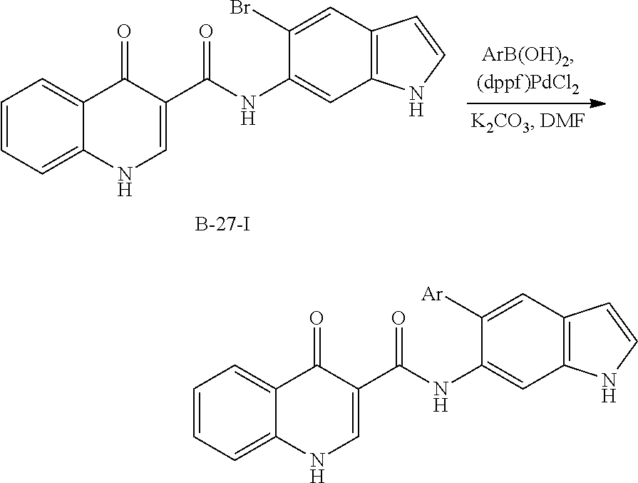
C1=CC=C2C(=C1)C(=O)C(C(=O)NC1=CC3=C(C=C1Br)C=CN3)=CN2.C1=CC=C2C(=C1)C(=O)C(C(=O)NC1=CC3=C(C=C1[Ar])C=CN3)=CN2
